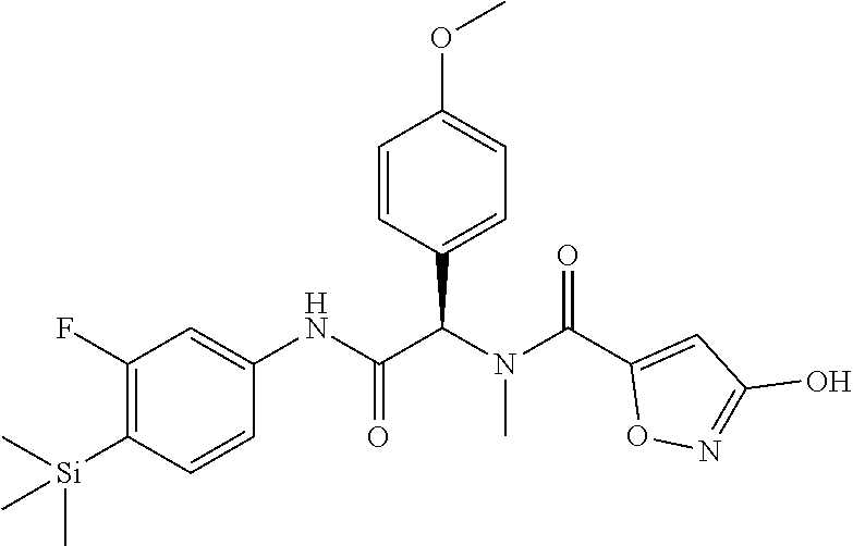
C1(F)=C([Si](C)(C)C)C=CC(NC(C(N(C(C2=CC(O)=NO2)=O)C)C2=CC=C(OC)C=C2)=O)=C1
